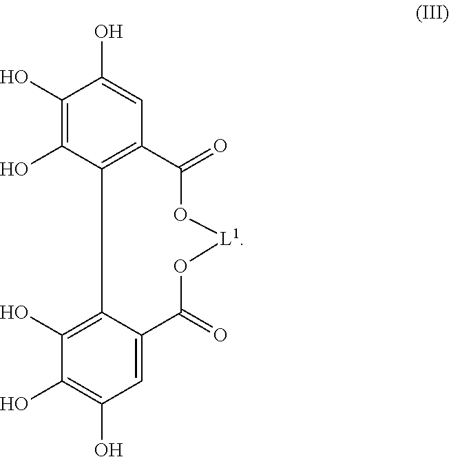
C1(O)=C(O)C2=C(C=C1O)C(=O)O[L1]OC(=O)C1=CC(O)=C(O)C(O)=C21
